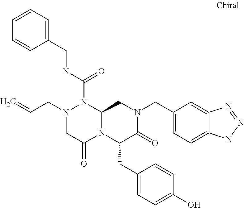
N1(CC=C)CC(=O)N2C(N1C(NCC1=CC=CC=C1)=O)CN(CC1=CC=C3C(=C1)N=NN3)C(=O)C2CC1=CC=C(O)C=C1
